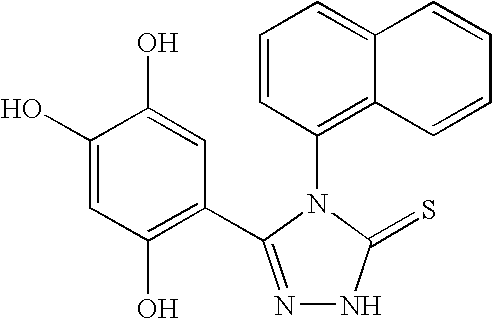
C1(O)=CC(O)=C(C2=NNC(=S)N2C2=C3C(=CC=C2)C=CC=C3)C=C1O
